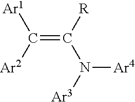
[Ar1]C([Ar2])=C([R])N([Ar3])[Ar4]
